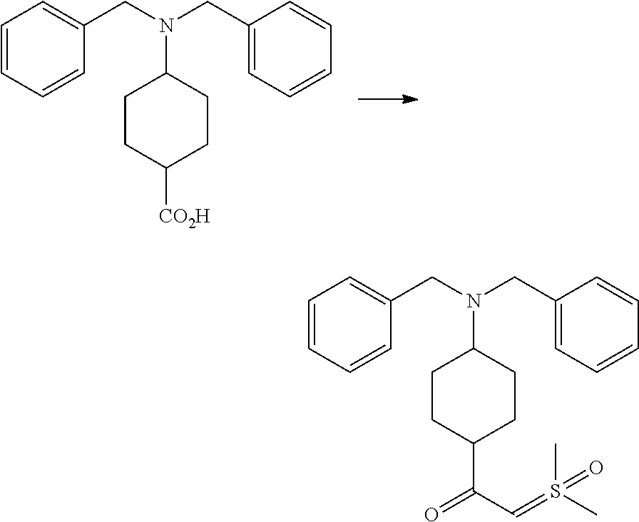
C1=CC=CC(CN(CC2=CC=CC=C2)C2CCC([CO2H])CC2)=C1.C1=CC=CC(CN(CC2=CC=CC=C2)C2CCC(C(=O)C=S(C)(C)=O)CC2)=C1
